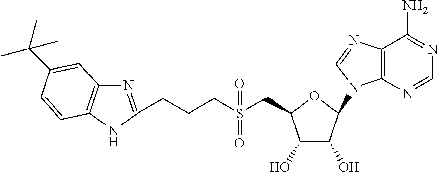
C12=C(N=CN=C1N)N(C1OC(CS(CCCC3=NC4=C(N3)C=CC(C(C)(C)C)=C4)(=O)=O)C(O)C1O)C=N2
